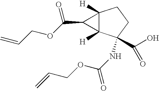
C12([H])C([H])(C(NC(=O)OCC=C)(C(O)=O)CC1)C2C(OCC=C)=O
